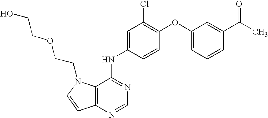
C1(OC2=C(Cl)C=C(NC3=NC=NC4=C3N(CCOCCO)C=C4)C=C2)=CC=CC(C(C)=O)=C1
